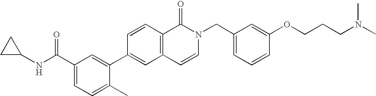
C1=CC2=C(C=C1C1=CC(C(NC3CC3)=O)=CC=C1C)C=CN(CC1=CC=CC(OCCCN(C)C)=C1)C2=O
